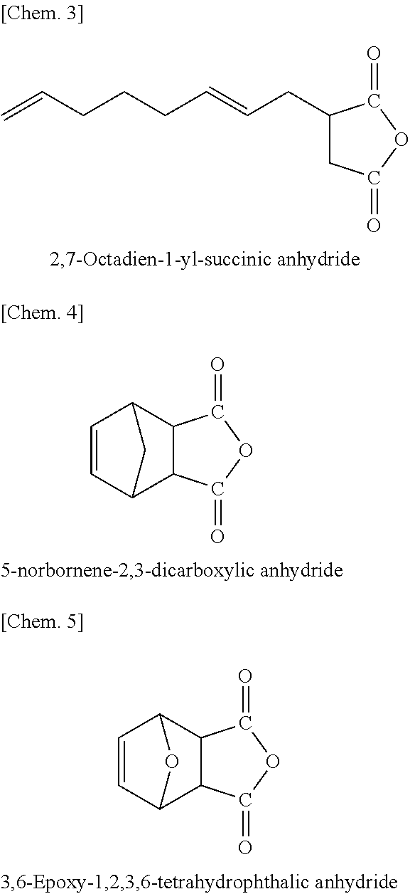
C=CCCCC=CCC1CC(=O)OC1=O.C1=CC2C3C(C1C2)C(=O)OC3=O.C1=CC2C3C(C1O2)C(=O)OC3=O
